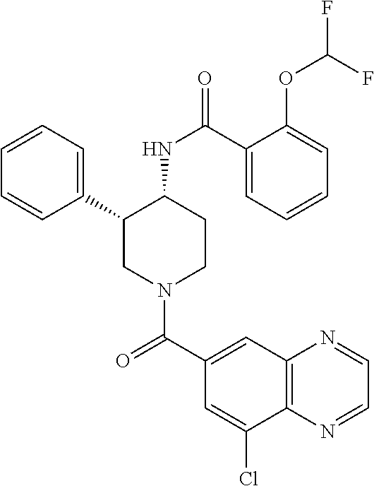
C1=CC=C(C2CN(C(C3=CC4=C(C(Cl)=C3)N=CC=N4)=O)CCC2NC(=O)C2=CC=CC=C2OC(F)F)C=C1
